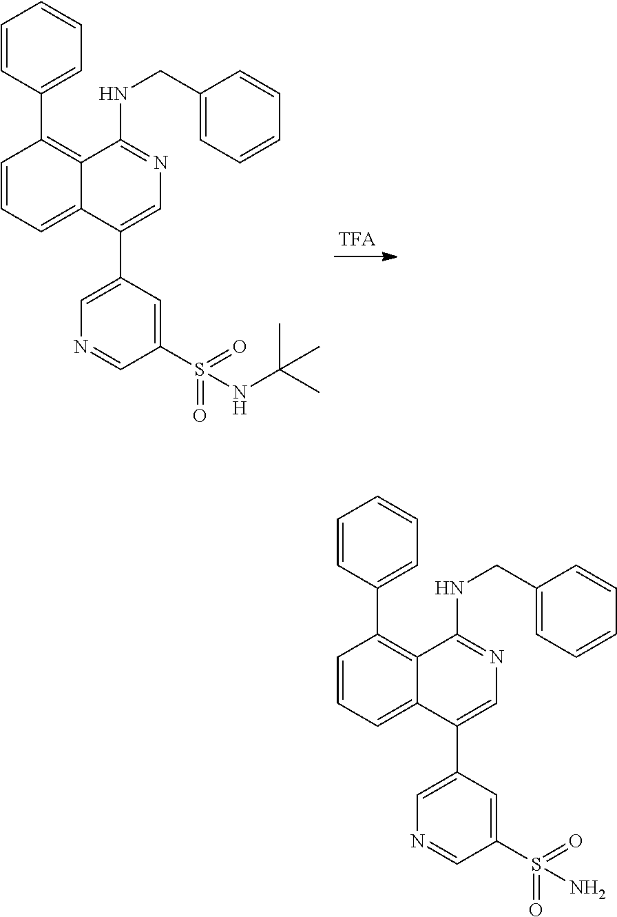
C1=CC=C2C(=C1C1=CC=CC=C1)C(NCC1=CC=CC=C1)=NC=C2C1=CN=CC(S(=O)(=O)NC(C)(C)C)=C1.C1=CC=C2C(=C1C1=CC=CC=C1)C(NCC1=CC=CC=C1)=NC=C2C1=CN=CC(S(=O)(=O)N)=C1
